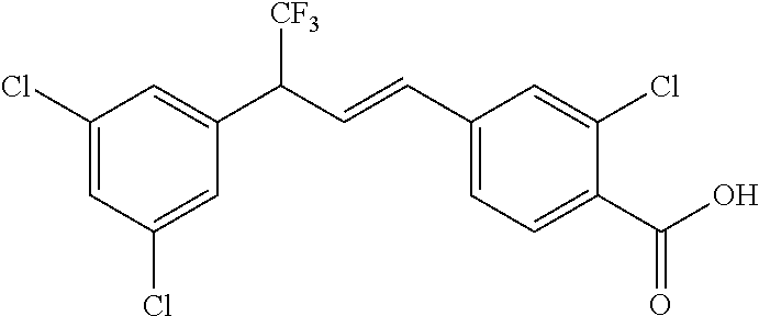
C1(Cl)=CC(Cl)=CC(C(C=CC2=CC=C(C(O)=O)C(Cl)=C2)[CF3])=C1
